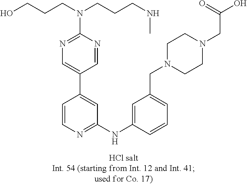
C1=CN=C(NC2=CC(CN3CCN(CC(O)=O)CC3)=CC=C2)C=C1C1=CN=C(N(CCCNC)CCCO)N=C1
